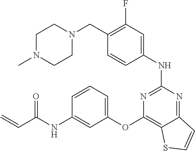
C1=CC(NC2=NC(OC3=CC=CC(NC(C=C)=O)=C3)=C3C(=N2)C=CS3)=CC(F)=C1CN1CCN(C)CC1
